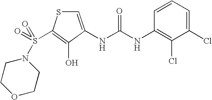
C1=C(NC(=O)NC2=C(Cl)C(Cl)=CC=C2)C(O)=C(S(=O)(=O)N2CCOCC2)S1
